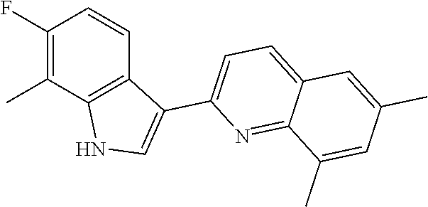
C1(F)=C(C)C2=C(C=C1)C(C1=CC=C3C(=N1)C(C)=CC(C)=C3)=CN2
